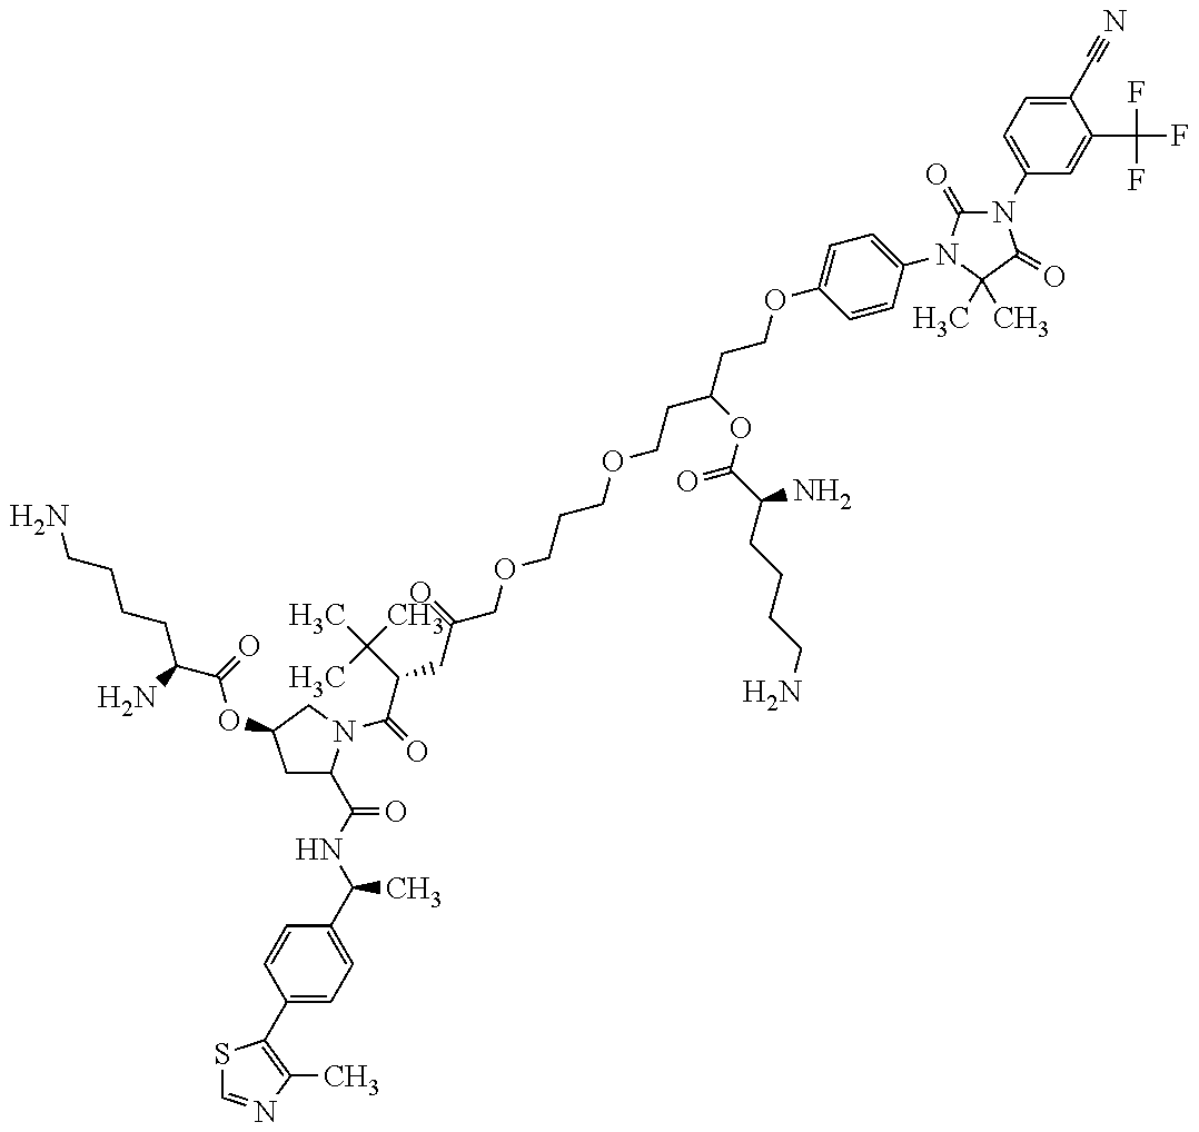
NCCCCC(N)C(OC1CC(C(=O)NC(C)C2=CC=C(C3=C(C)N=CS3)C=C2)N(C(C(CC(=O)COCCCOCCC(OC(=O)C(N)CCCCN)CCOC2=CC=C(N3C(=O)N(C4=CC=C(C#N)C(C(F)(F)F)=C4)C(=O)C3(C)C)C=C2)C(C)(C)C)=O)C1)=O
